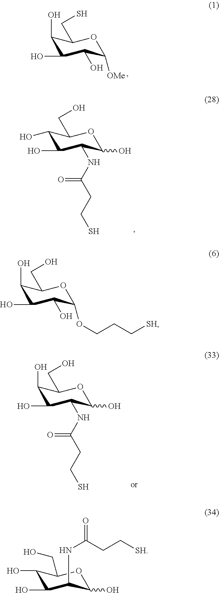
C1(O)C(O)C(O)C(OCCC[SH])OC1CO.C1(O)C(O)C(NC(=O)CC[SH])C(O)OC1CO.C1(O)C(O)C(NC(CCS)=O)C(O)OC1CO.C1(O)C(O)C(O)C([OMe])OC1CS.C1(O)C(O)C(NC(CCS)=O)C(O)OC1CO
